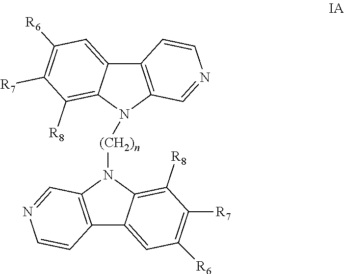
C12=C(N([(CH2)n]N3C4=C([R8])C([R7])=C([R6])C=C4C4=C3C=NC=C4)C3=C([R8])C([R7])=C([R6])C=C13)C=NC=C2
